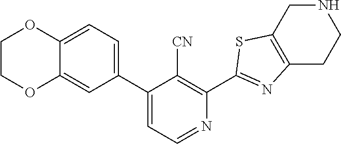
C1(C2=CC=C3C(=C2)OCCO3)=CC=NC(C2=NC3=C(S2)CNCC3)=C1[CN]
